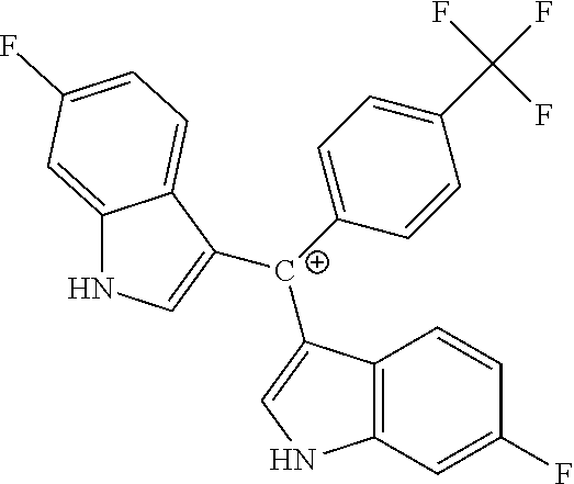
C12=C(C([C+](C3=CC=C(C(F)(F)F)C=C3)C3=CNC4=CC(F)=CC=C43)=CN1)C=CC(F)=C2
